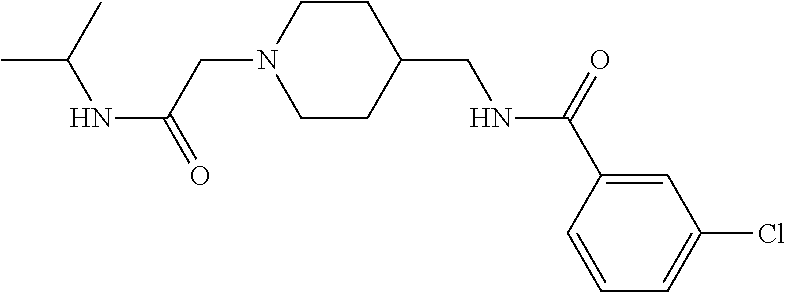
CC(C)NC(=O)CN1CCC(CNC(C2=CC(Cl)=CC=C2)=O)CC1
